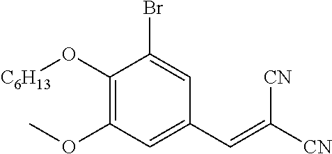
C1(O[C6H13])=C(OC)C=C(C=C([CN])[CN])C=C1Br
